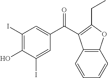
C1(I)=C(O)C(I)=CC(C(=O)C2=C(CC)OC3=C2C=CC=C3)=C1
